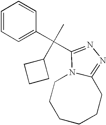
C1=CC=C(C(C)(C2CCC2)C2=NN=C3CCCCCCN32)C=C1
